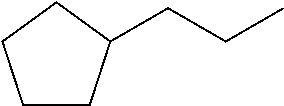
C1CC(CCC)CC1
